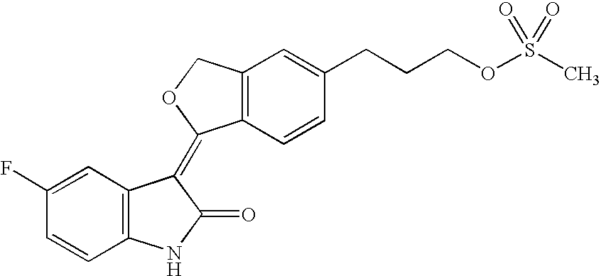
C1=C(F)C=CC2=C1C(=C1C3=C(C=C(CCCOS(C)(=O)=O)C=C3)CO1)C(=O)N2
